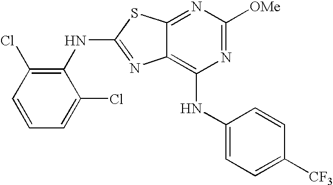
C1(NC2=C(Cl)C=CC=C2Cl)=NC2=C(NC3=CC=C([CF3])C=C3)N=C([OMe])N=C2S1
